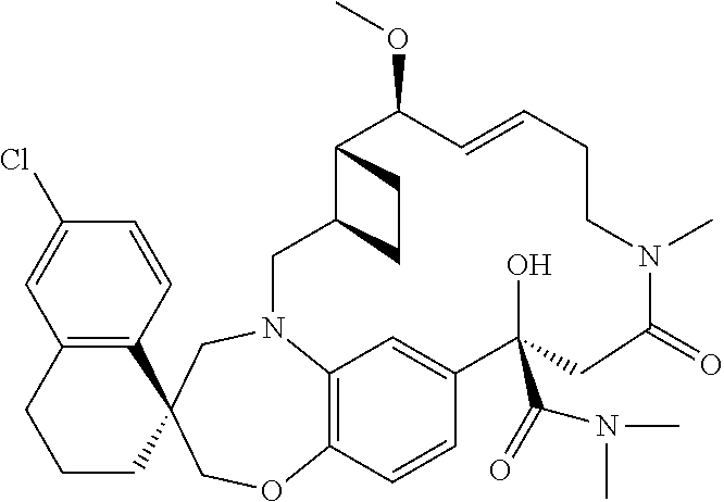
C12=C(C=CC(Cl)=C1)C1(CCC2)COC2=C3N(C1)CC1C(C(OC)C=CCCN(C)C(=O)CC(O)(C(N(C)C)=O)C(=C3)C=C2)CC1
